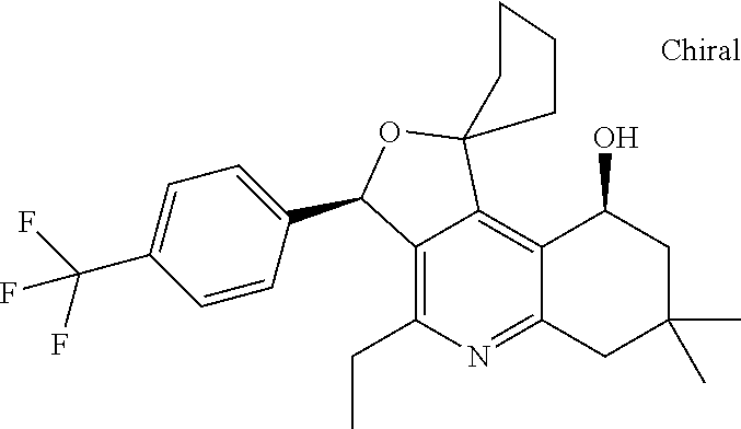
C12=C(CC)N=C3C(=C1C1(OC2C2=CC=C(C(F)(F)F)C=C2)CCCC1)C(O)CC(C)(C)C3
